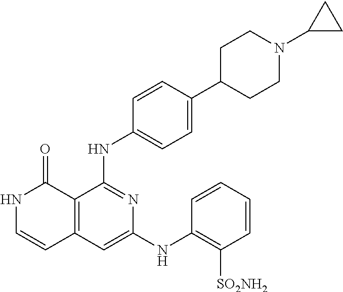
N1C=CC2=C(C1=O)C(NC1=CC=C(C3CCN(C4CC4)CC3)C=C1)=NC(NC1=C([SO2NH2])C=CC=C1)=C2
